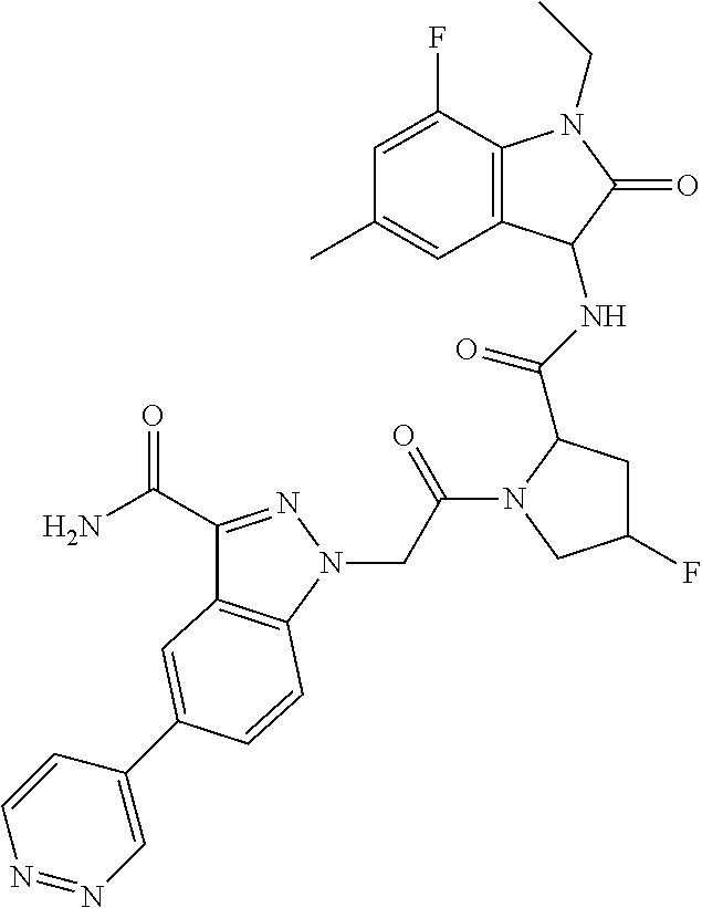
C1(C(=O)N)=NN(CC(=O)N2C(C(=O)NC3C4=C(N(CC)C3=O)C(F)=CC(C)=C4)CC(F)C2)C2=C1C=C(C1=CN=NC=C1)C=C2
